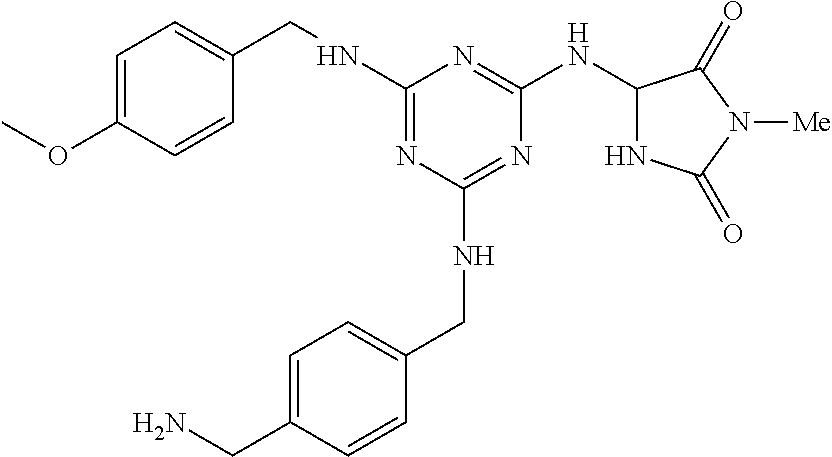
C1=C(OC)C=CC(CNC2=NC(NCC3=CC=C(CN)C=C3)=NC(NC3NC(=O)N([Me])C3=O)=N2)=C1
